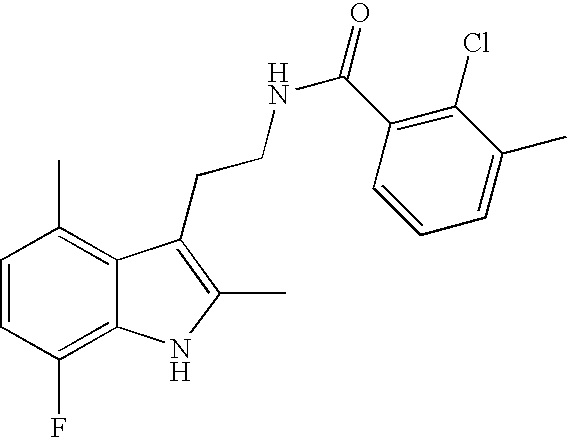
C1=CC(F)=C2C(=C1C)C(CCNC(=O)C1=C(Cl)C(C)=CC=C1)=C(C)N2
